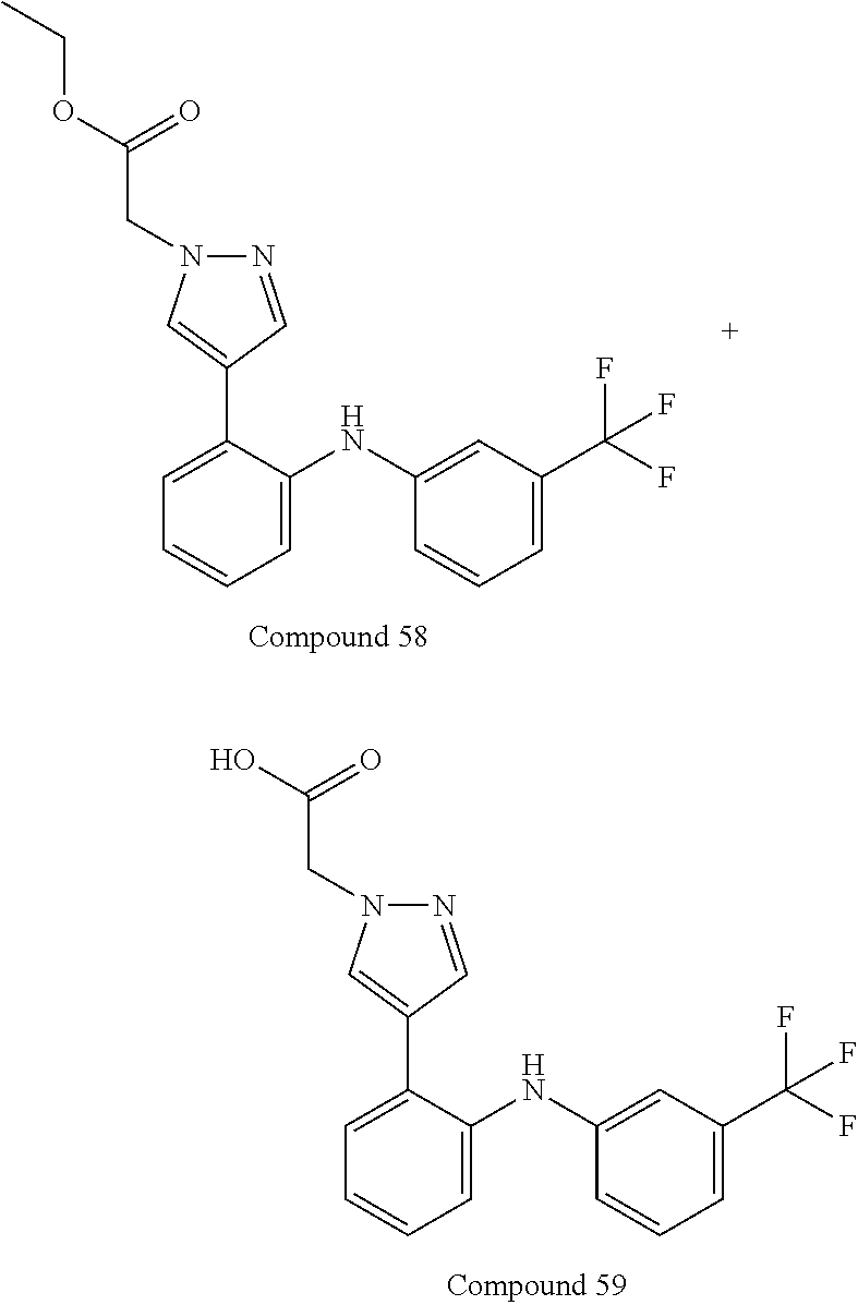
C1=C(C2=CN(CC(O)=O)N=C2)C(NC2=CC(C(F)(F)F)=CC=C2)=CC=C1.C1=C(C2=CN(CC(OCC)=O)N=C2)C(NC2=CC(C(F)(F)F)=CC=C2)=CC=C1
